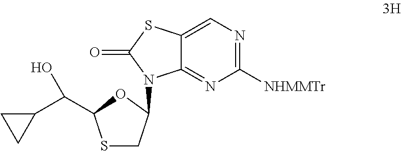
C1(C(O)C2SCC(N3C4=NC([NHMMTr])=NC=C4SC3=O)O2)CC1
